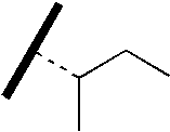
C(CC)(C(C)C)C
